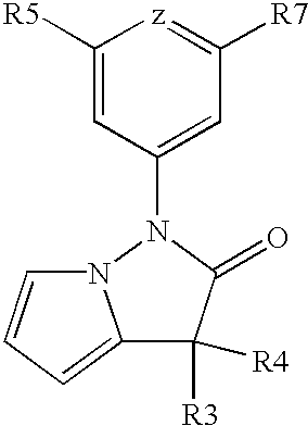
C1([R5])=CC(N2C(=O)C([R3])([R4])C3=CC=CN32)=CC([R7])=[z]1
